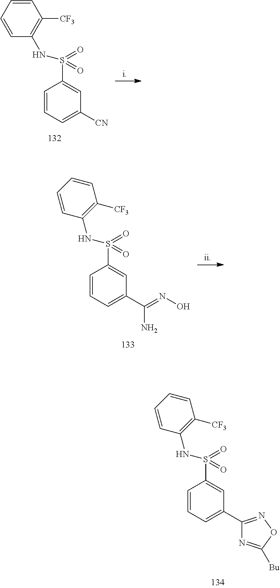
C1=CC(NS(C2=CC([CN])=CC=C2)(=O)=O)=C([CF3])C=C1.C1=CC(NS(C2=CC(C(N)=NO)=CC=C2)(=O)=O)=C([CF3])C=C1.C1=CC(NS(C2=CC(C3=NOC([Bu])=N3)=CC=C2)(=O)=O)=C([CF3])C=C1
